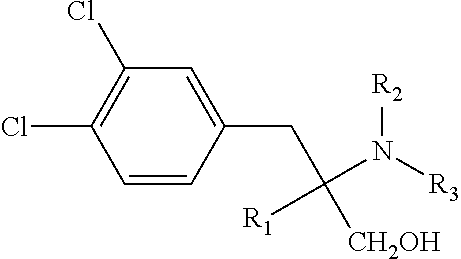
C1=CC(CC([R1])(N([R2])[R3])[CH2OH])=CC(Cl)=C1Cl
